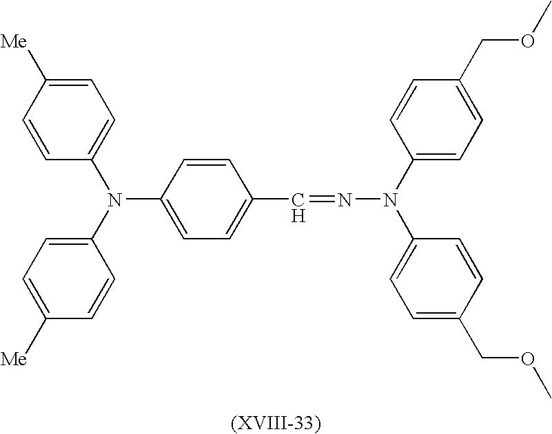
C1=CC([Me])=CC=C1N(C1=CC=C([Me])C=C1)C1=CC=C(C=NN(C2=CC=C(COC)C=C2)C2=CC=C(COC)C=C2)C=C1
